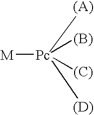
[M][Pc]([(A)])([(B)])([(C)])[(D)]
